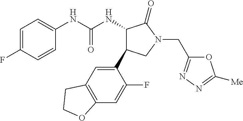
C1=C(F)C=CC(NC(NC2C(=O)N(CC3=NN=C([Me])O3)CC2C2=CC3=C(C=C2F)OCC3)=O)=C1
